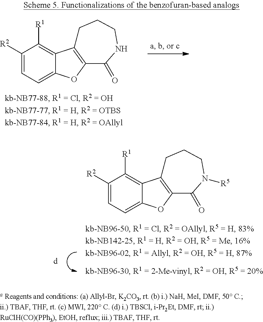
C1([R2])=CC=C2C(=C1[R1])C1=C(O2)C(=O)N([R5])CCC1.C1([R2])=CC=C2C(=C1[R1])C1=C(O2)C(=O)NCCC1
